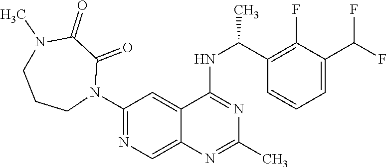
N1(C2=NC=C3C(=C2)C(NC(C2=C(F)C(C(F)F)=CC=C2)C)=NC(C)=N3)C(=O)C(=O)N(C)CCC1
